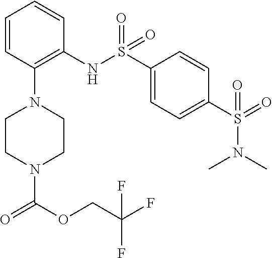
C1=CC(N2CCN(C(OCC(F)(F)F)=O)CC2)=C(NS(C2=CC=C(S(=O)(N(C)C)=O)C=C2)(=O)=O)C=C1
